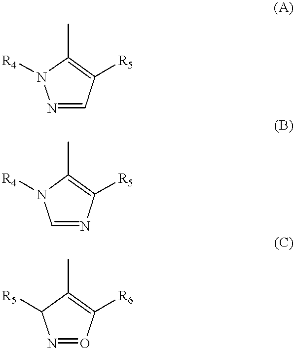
N1=CC([R5])=C(C)N1[R4].C1=NC([R5])=C(C)N1[R4].N1=OC([R6])=C(C)C1[R5]
